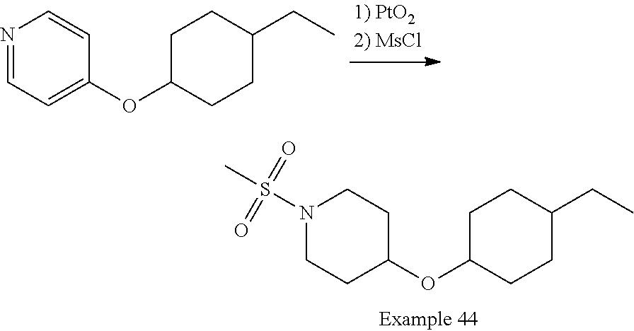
N1=CC=C(OC2CCC(CC)CC2)C=C1.N1(S(C)(=O)=O)CCC(OC2CCC(CC)CC2)CC1
